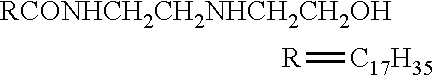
[RCONHCH2CH2NHCH2CH2OH].[R]=[C17H35]
